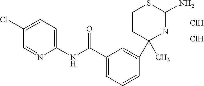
C1(NC(=O)C2=CC=CC(C3(C)N=C(N)SCC3)=C2)=CC=C(Cl)C=N1.Cl.Cl
